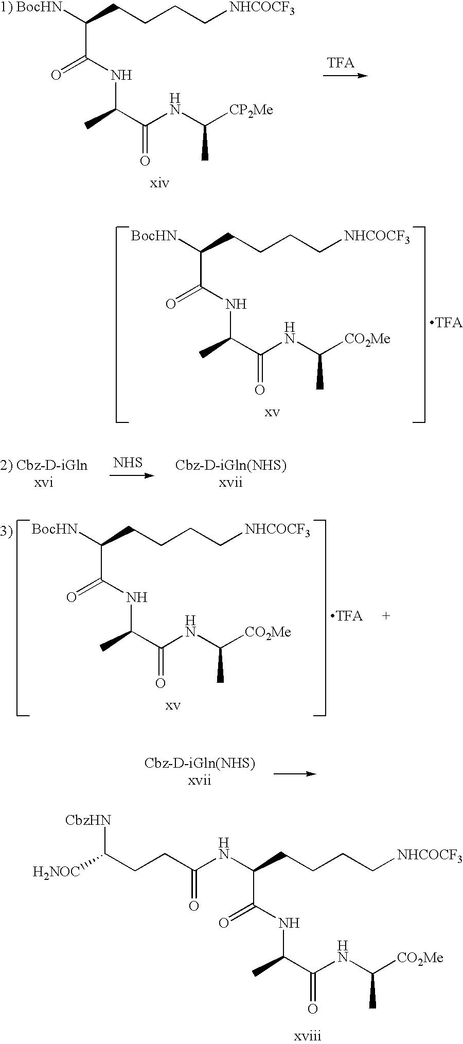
C(CCCC[NHCOCF3])([1) BocHN])C(NC(C(NC([CP2Me])C)=O)C)=O.C(CCCC[NHCOCF3])([BocHN])C(NC(C(NC([CO2Me])C)=O)C)=O.[NHS].[H2NOC]C([CbzHN])CCC(NC(CCCC[NHCOCF3])C(NC(C(NC([CO2Me])C)=O)C)=O)=O.C(CCCC[NHCOCF3])([BocHN])C(NC(C(NC([CO2Me])C)=O)C)=O
